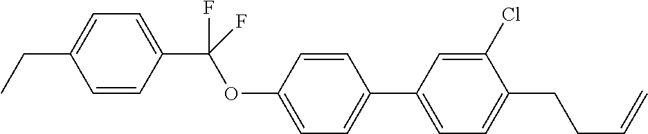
C1(C(OC2=CC=C(C3=CC=C(CCC=C)C(Cl)=C3)C=C2)(F)F)=CC=C(CC)C=C1
